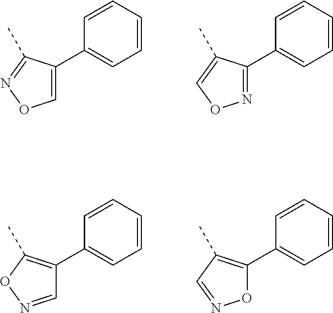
C1=CC=CC(C2=CON=C2C)=C1.C1=CC=CC(C2=NOC=C2C)=C1.C1=CC=CC(C2=C(C)ON=C2)=C1.C1=CC=CC(C2=C(C)C=NO2)=C1
